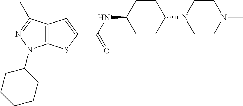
C1CC(N2CCN(C)CC2)CCC1NC(C1=CC2=C(S1)N(C1CCCCC1)N=C2C)=O
